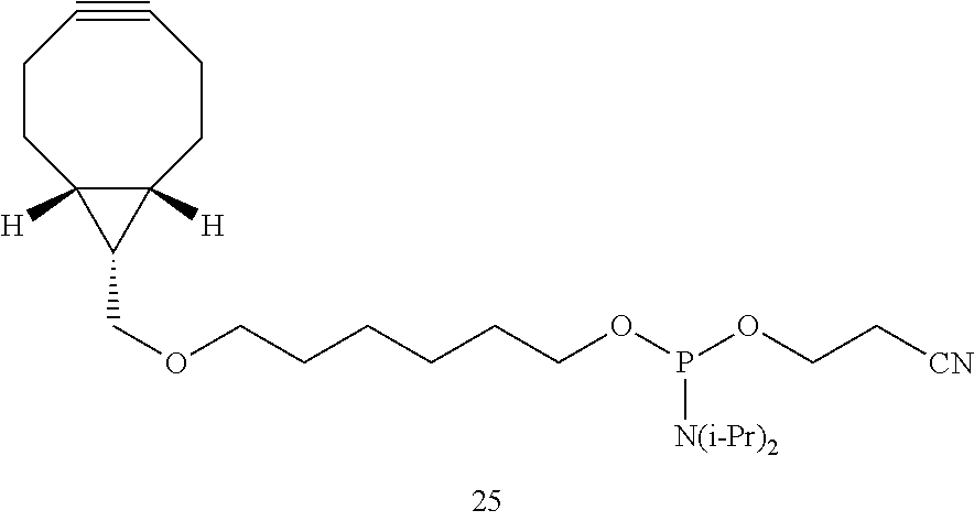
C12([H])C([H])(C1COCCCCCCOP(OCC[CN])[N(i-Pr)2])CCC#CCC2
